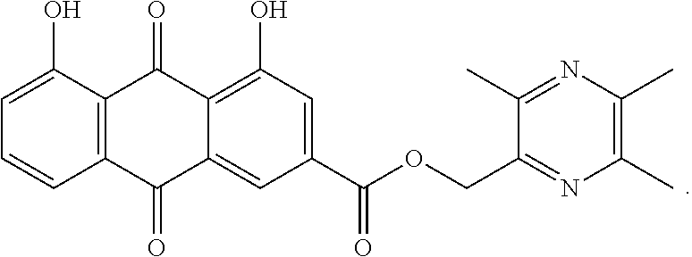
C1=C(O)C2=C(C=C1)C(=O)C1=CC(C(OCC3=NC(C)=C(C)N=C3C)=O)=CC(O)=C1C2=O
